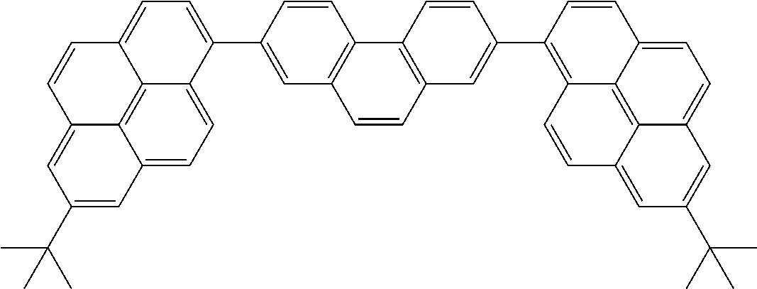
C12=CC=C3C4=C1C(=CC(C(C)(C)C)=C2)C=CC4=CC=C3C1=CC2=C(C=C1)C1=C(C=C2)C=C(C2=C3C4=C5C(=CC(C(C)(C)C)=CC5=CC=C4C=C2)C=C3)C=C1
